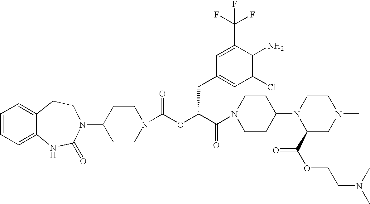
C12=CC=CC=C1NC(=O)N(C1CCN(C(OC(C(=O)N3CCC(N4C(C(OCCN(C)C)=O)CN(C)CC4)CC3)CC3=CC(Cl)=C(N)C(C(F)(F)F)=C3)=O)CC1)CC2
